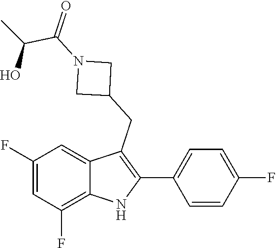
CC(O)C(=O)N1CC(CC2=C(C3=CC=C(F)C=C3)NC3=C(F)C=C(F)C=C23)C1
